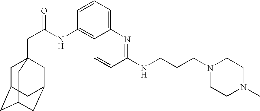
C1C2CC3CC(CC1(CC(=O)NC1=C4C(=CC=C1)N=C(NCCCN1CCN(C)CC1)C=C4)C3)C2
